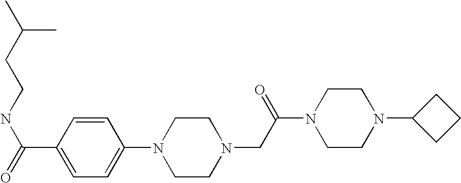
C(CCNC(=O)C1=CC=C(N2CCN(CC(N3CCN(C4CCC4)CC3)=O)CC2)C=C1)(C)C
